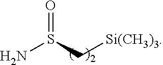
NS(C[Si(CH3)3])=O
